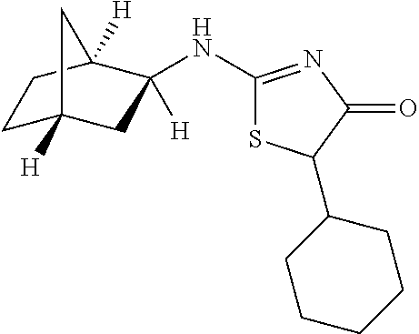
C1(NC2([H])CC3([H])CCC2([H])C3)=NC(=O)C(C2CCCCC2)S1
